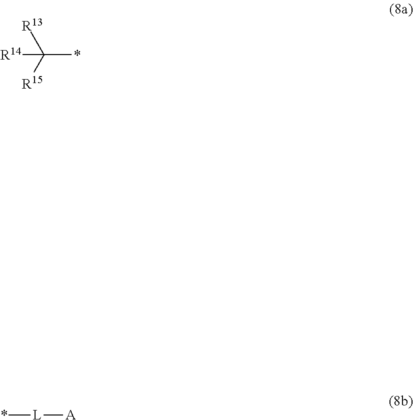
C(*)([R15])([R13])[R14].[L]([A])*
